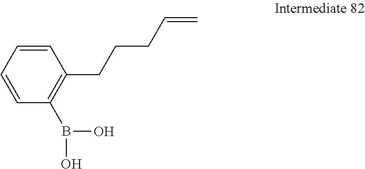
C1=CC=CC(B(O)O)=C1CCCC=C
